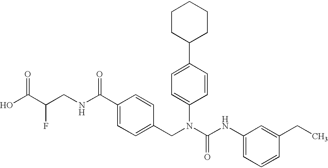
OC(C(CNC(C1=CC=C(CN(C(NC2=CC=CC(CC)=C2)=O)C2=CC=C(C3CCCCC3)C=C2)C=C1)=O)F)=O
